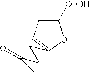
C1([COOH])=CC=C(CCC(C)=O)O1
